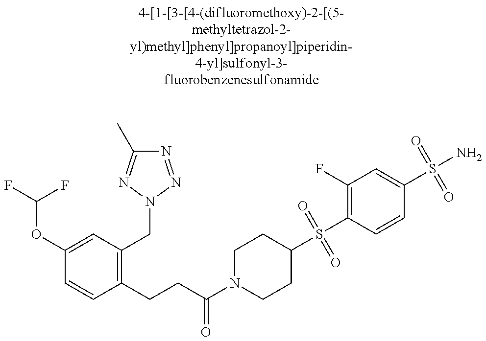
FC(F)OC1=CC(CN2N=C(C)N=N2)=C(CCC(N2CCC(S(C3=C(F)C=C(S(N)(=O)=O)C=C3)(=O)=O)CC2)=O)C=C1
